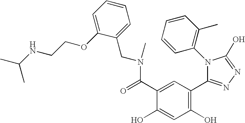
C1(O)=C(C2=NN=C(O)N2C2=C(C)C=CC=C2)C=C(C(=O)N(CC2=CC=CC=C2OCCNC(C)C)C)C(O)=C1
